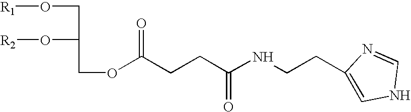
O(CC(O[R2])COC(CCC(NCCC1=CNC=N1)=O)=O)[R1]
